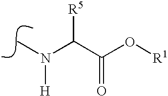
N(C)(C(C(O[R1])=O)[R5])[H]
